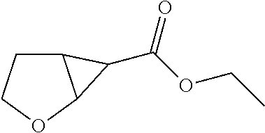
C12CCOC1C2C(OCC)=O
